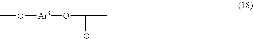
CO[Ar3]OC(=O)C
